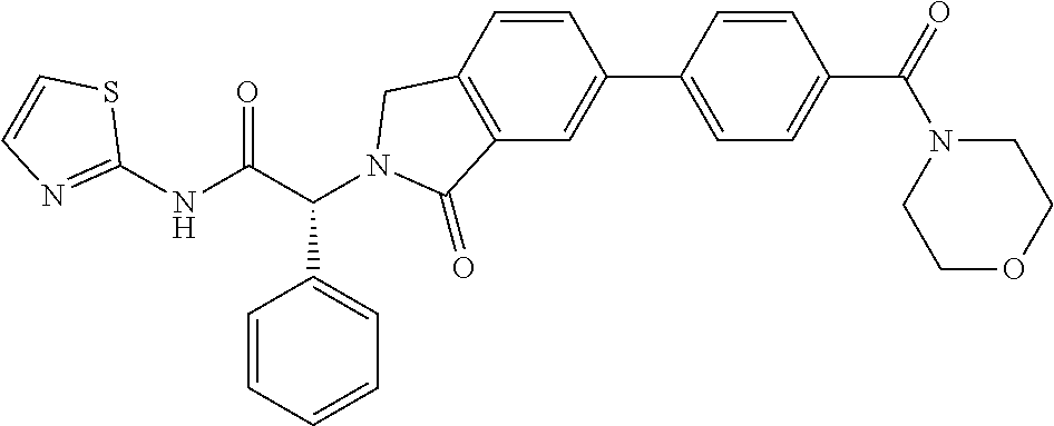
C1(NC(C(C2=CC=CC=C2)N2CC3=C(C=C(C4=CC=C(C(N5CCOCC5)=O)C=C4)C=C3)C2=O)=O)=NC=CS1
